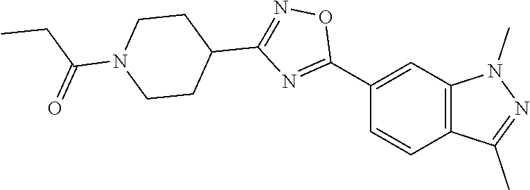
C1(C2=NC(C3CCN(C(CC)=O)CC3)=NO2)=CC2=C(C=C1)C(C)=NN2C
